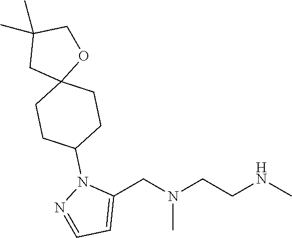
N(C)(CC1=CC=NN1C1CCC2(CC(C)(C)CO2)CC1)CCNC
